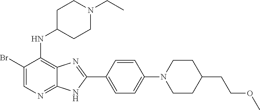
C1(Br)=CN=C2C(=C1NC1CCN(CC)CC1)N=C(C1=CC=C(N3CCC(CCOC)CC3)C=C1)N2
